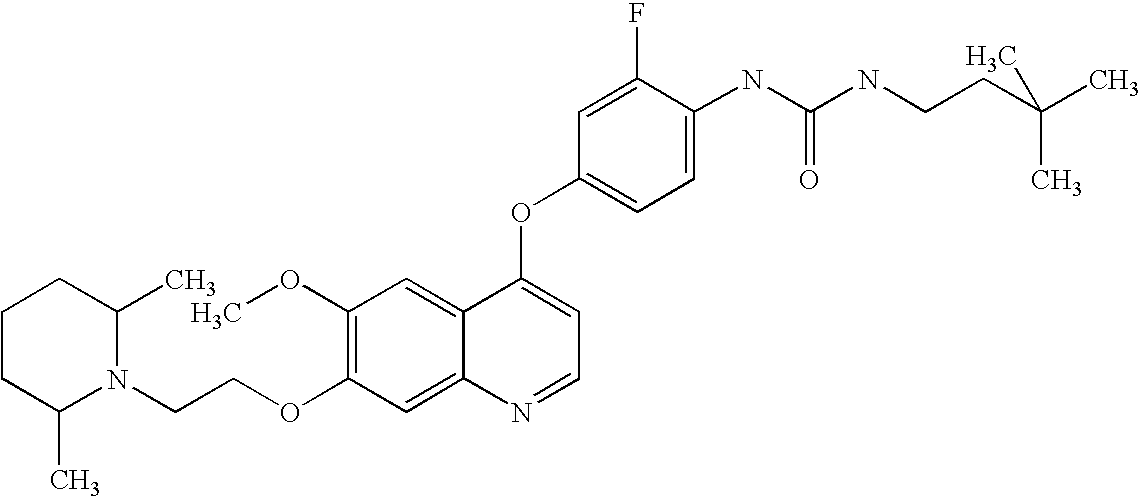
C1(F)=CC(OC2=CC=NC3=CC(OCCN4C(C)CCCC4C)=C(OC)C=C23)=CC=C1NC(NCCC(C)(C)C)=O
